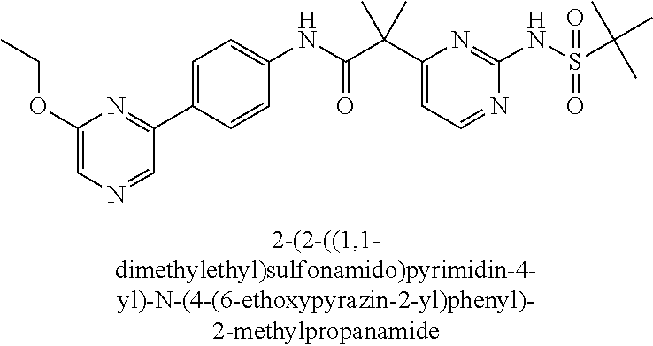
C1(NC(=O)C(C2=CC=NC(NS(=O)(=O)C(C)(C)C)=N2)(C)C)=CC=C(C2=NC(OCC)=CN=C2)C=C1
